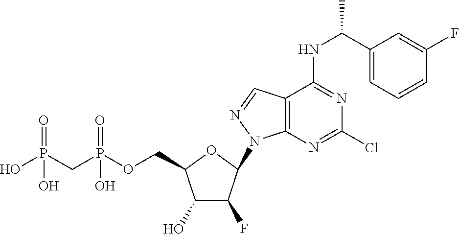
C1(O)C(F)C(N2C3=C(C=N2)C(NC(C2=CC=CC(F)=C2)C)=NC(Cl)=N3)OC1COP(CP(O)(=O)O)(=O)O
